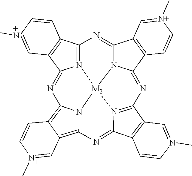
N12=C3C4=C(C1=NC1=C5C(=C6N1[M2]21N2C(=N3)C3=C(C2=NC2=N1C(=N6)C1=C2C=N(C)C=C1)C=C[N+](C)=C3)C=N(C)C=C5)C=[+N](C)C=C4
